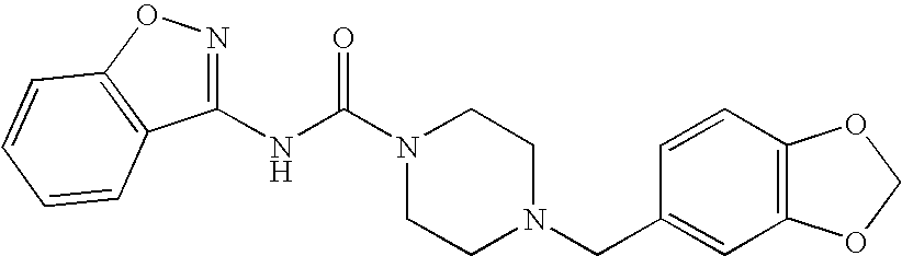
N(C(N1CCN(CC2=CC3=C(C=C2)OCO3)CC1)=O)C1=NOC2=C1C=CC=C2
